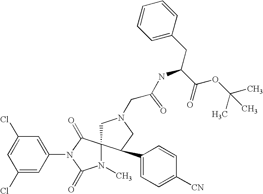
C1=C(Cl)C=C(N2C(=O)C3(N(C)C2=O)CN(CC(=O)NC(CC2=CC=CC=C2)C(OC(C)(C)C)=O)CC3C2=CC=C([CN])C=C2)C=C1Cl
